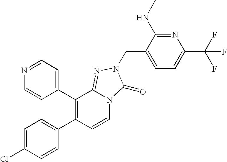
C1(C2=C(C3=CC=NC=C3)C3=NN(CC4=CC=C(C(F)(F)F)N=C4NC)C(=O)N3C=C2)=CC=C(Cl)C=C1
